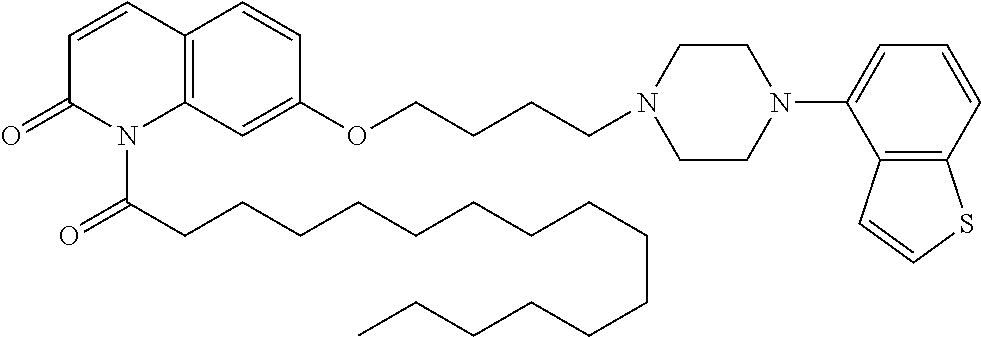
C12=C(C=C(OCCCCN3CCN(C4=CC=CC5=C4C=CS5)CC3)C=C1)N(C(CCCCCCCCCCCCCCC)=O)C(=O)C=C2
